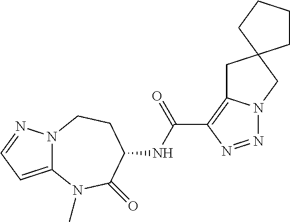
C12=CC=NN1CCC(NC(=O)C1=C3N(N=N1)CC1(C3)CCCC1)C(=O)N2C
